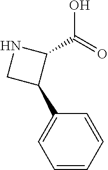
C1=CC=CC(C2C(C(=O)O)NC2)=C1
